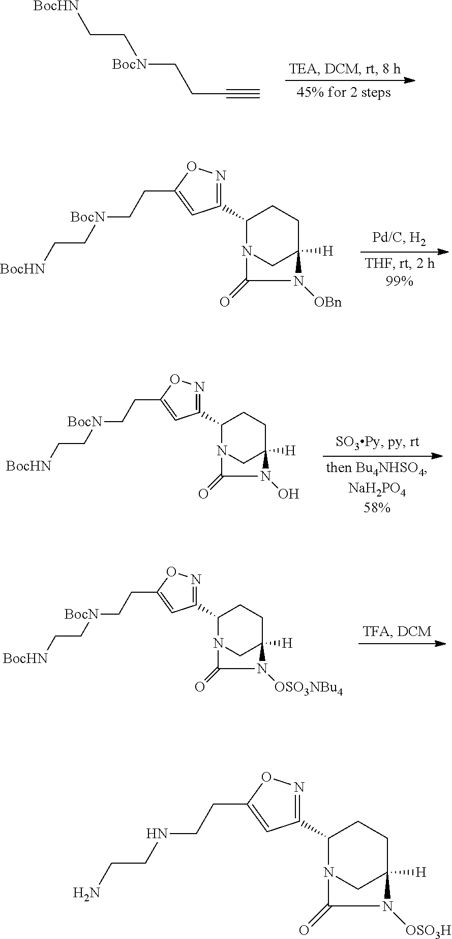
C(#C)CC[BocN]CC[BocHN].C1(C2=NOC(CC[BocN]CC[BocHN])=C2)N2CC([H])(CC1)N([OBn])C2=O.C1(C2=NOC(CC[BocN]CC[BocHN])=C2)N2CC([H])(CC1)N(O)C2=O.C1(C2=NOC(CC[BocN]CC[BocHN])=C2)N2CC([H])(CC1)N([OSO3NBu4])C2=O.C1(C2=NOC(CCNCCN)=C2)N2CC([H])(CC1)N([OSO3H])C2=O
